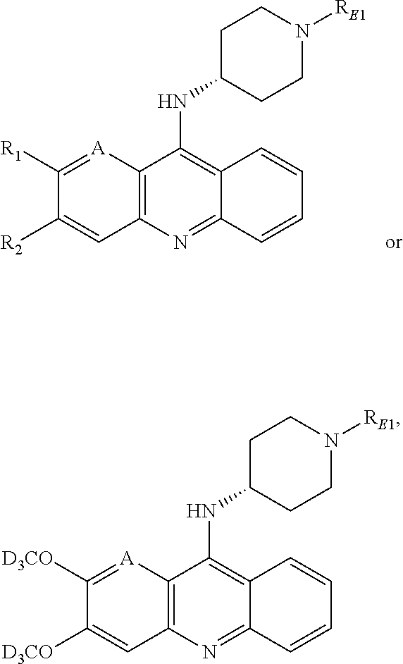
N(C1=C2C(=NC3=C1[A]=C([R1])C([R2])=C3)C=CC=C2)C1CCN([RE1])CC1.N(C1=C2C(=NC3=C1[A]=C([D3CO])C([D3CO])=C3)C=CC=C2)C1CCN([RE1])CC1
